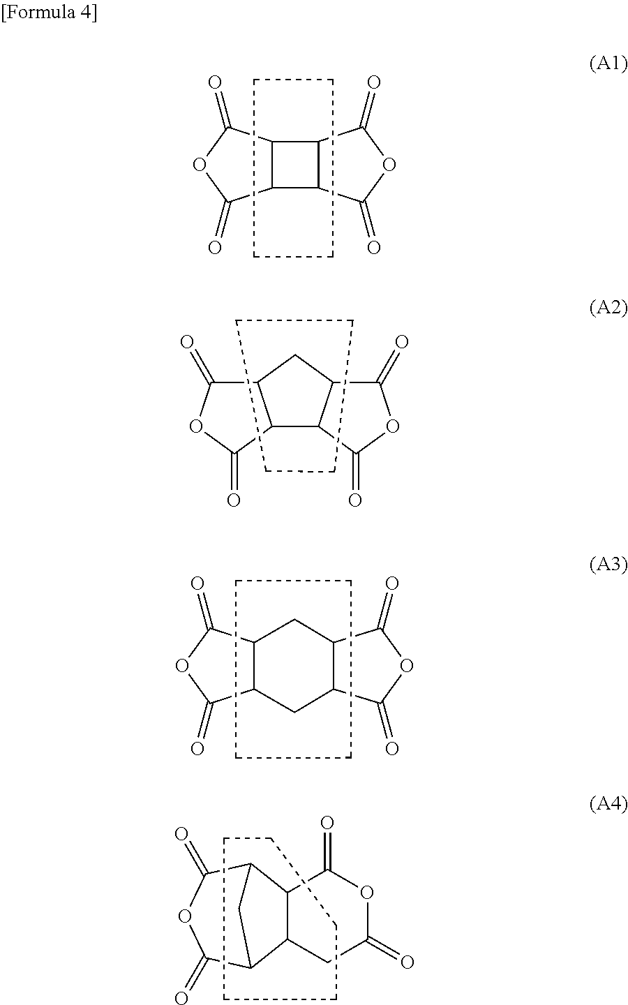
C12C(C3C1C(=O)OC3=O)C(=O)OC2=O.C1CCC1.C12C3C(CC1C(=O)OC2=O)C(=O)OC3=O.C1CCC1.C12C(C(=O)OC1=O)CC1C(C(=O)OC1=O)C2.C1CCC1.C12C(CC(=O)OC1=O)C1C(=O)OC(=O)C2C1.C1CCCC1
